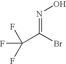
N(=C(Br)C(F)(F)F)O
